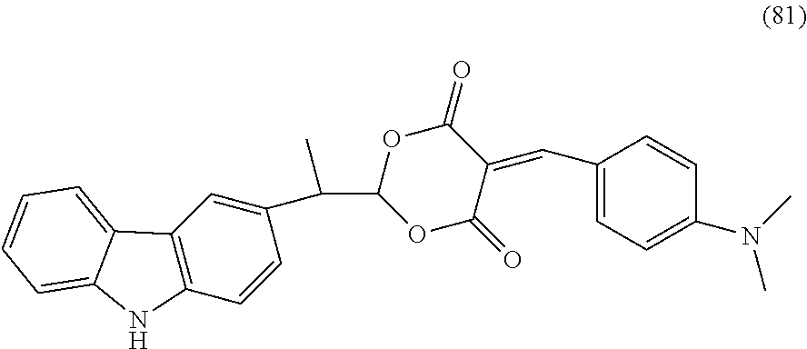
C1(C(C2OC(=O)C(=CC3=CC=C(N(C)C)C=C3)C(=O)O2)C)=CC2=C(C=C1)NC1=CC=CC=C21
